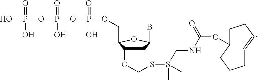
C1C(OCSS(CNC(OC2CCC=CCCC2)=O)(C)C)C(COP(OP(OP(O)(=O)O)(=O)O)(=O)O)OC1B
